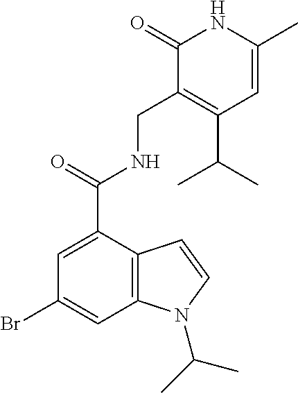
BrC1=CC2=C(C(C(=O)NCC3=C(C(C)C)C=C(C)NC3=O)=C1)C=CN2C(C)C
